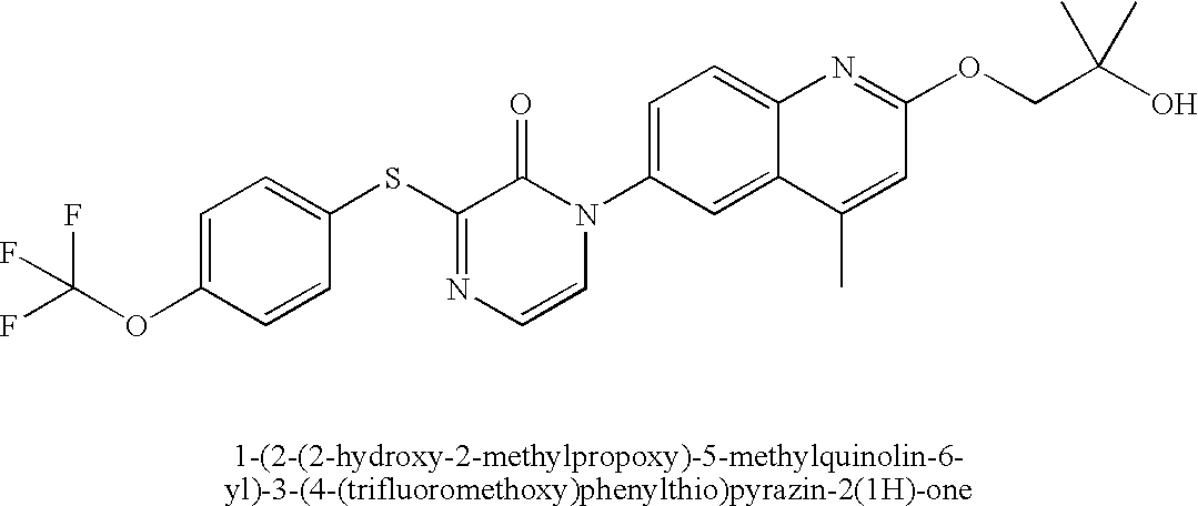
C1(SC2=NC=CN(C3=CC=C4C(=C3)C(C)=CC(OCC(O)(C)C)=N4)C2=O)=CC=C(OC(F)(F)F)C=C1
